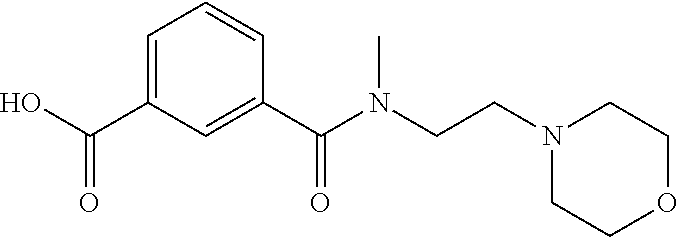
C1=C(C(O)=O)C=C(C(N(CCN2CCOCC2)C)=O)C=C1
